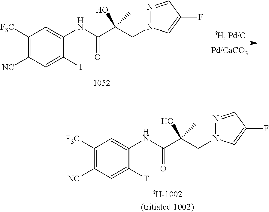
C1([F3C])=C([NC])C=C([T])C(NC(C(CN2N=CC(F)=C2)(C)O)=O)=C1.C1([F3C])=C([NC])C=C(I)C(NC(C(CN2N=CC(F)=C2)(C)O)=O)=C1
